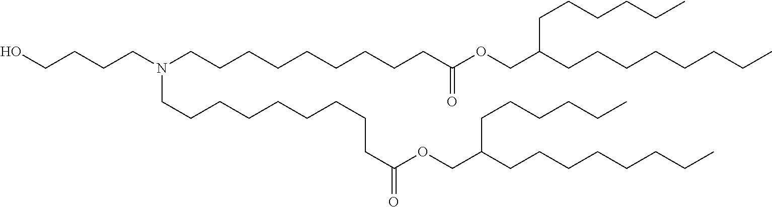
C(CCCCCCC(OCC(CCCCCCCC)CCCCCC)=O)CCN(CCCCO)CCCCCCCCCC(OCC(CCCCCCCC)CCCCCC)=O
